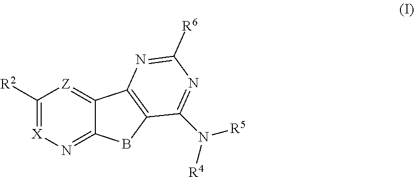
C1([R2])=[X]N=C2C(=[Z]1)C1=C(B2)C(N([R4])[R5])=NC([R6])=N1
